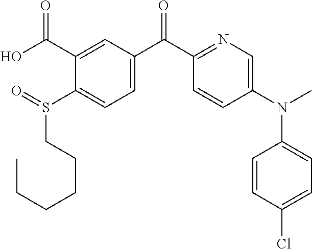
C(CCCS(C1=CC=C(C(C2=NC=C(N(C3=CC=C(Cl)C=C3)C)C=C2)=O)C=C1C(O)=O)=O)CC
